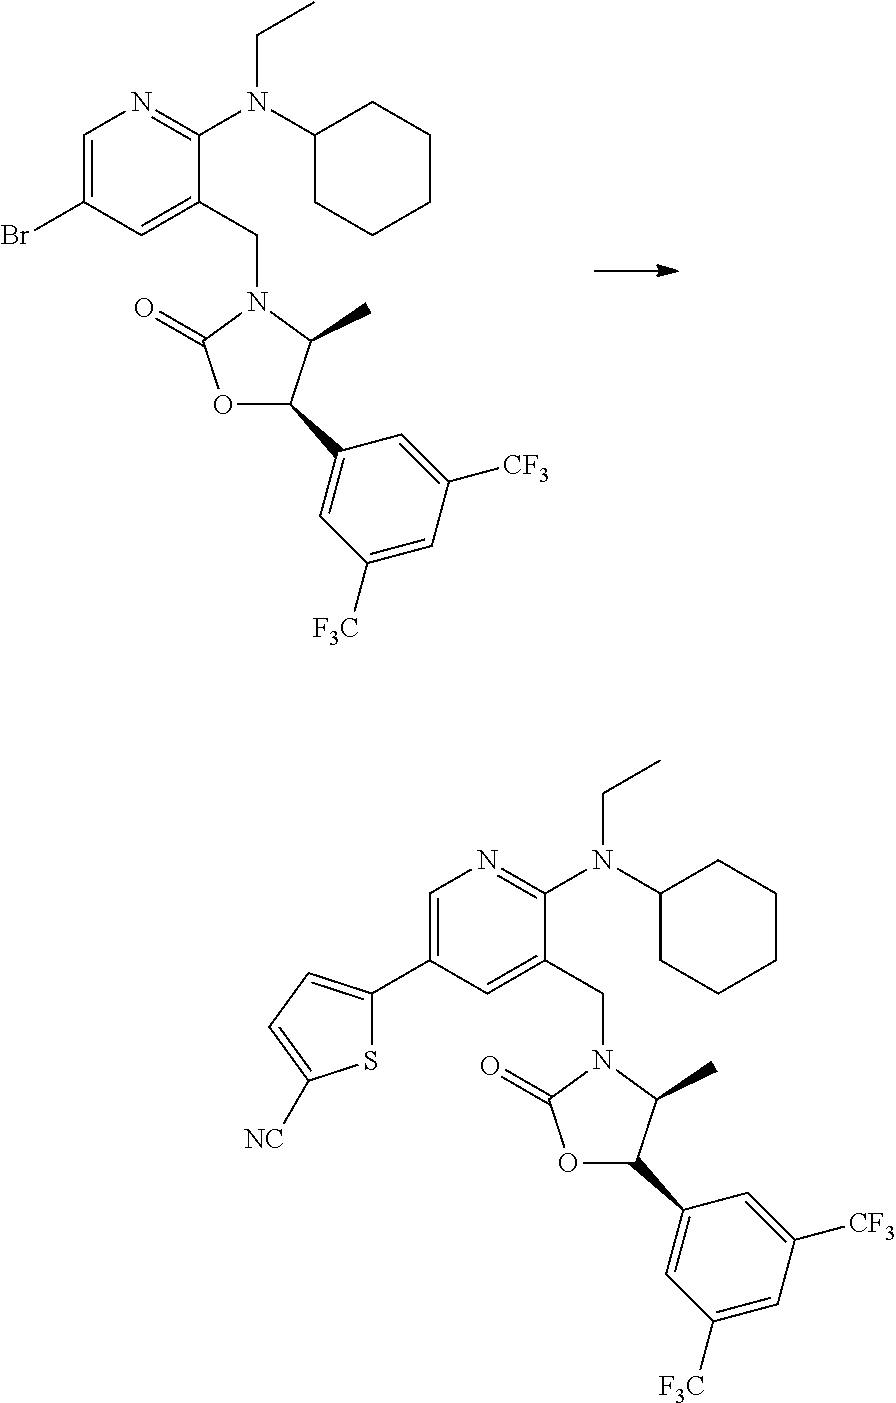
C1=C(Br)C=C(CN2C(=O)OC(C3=CC([F3C])=CC([CF3])=C3)C2C)C(N(C2CCCCC2)CC)=N1.C1=C(C2=CC=C([NC])S2)C=C(CN2C(=O)OC(C3=CC([F3C])=CC([CF3])=C3)C2C)C(N(C2CCCCC2)CC)=N1
